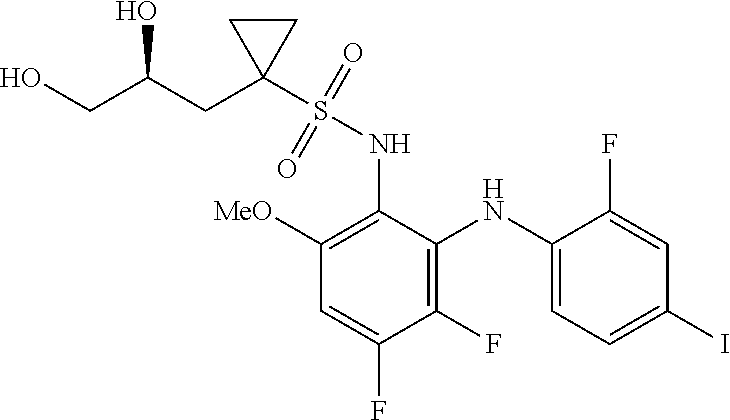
C1(F)=C(NC2=CC=C(I)C=C2F)C(NS(C2(CC(CO)O)CC2)(=O)=O)=C([MeO])C=C1F
